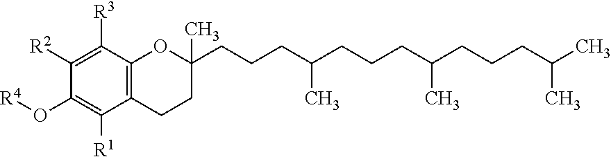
C1(O[R4])=C([R1])C2=C(C([R3])=C1[R2])OC(CCCC(CCCC(CCCC(C)C)C)C)(C)CC2
